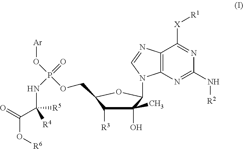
C1(O)(C)C([R3])C(COP(O[Ar])(=O)NC(C(O[R6])=O)([R5])[R4])OC1N1C2=C(N=C1)C([X][R1])=NC(N[R2])=N2
